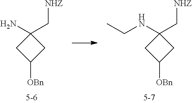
C1(N)(C[NHZ])CC([OBn])C1.C1(NCC)(C[NHZ])CC([OBn])C1
